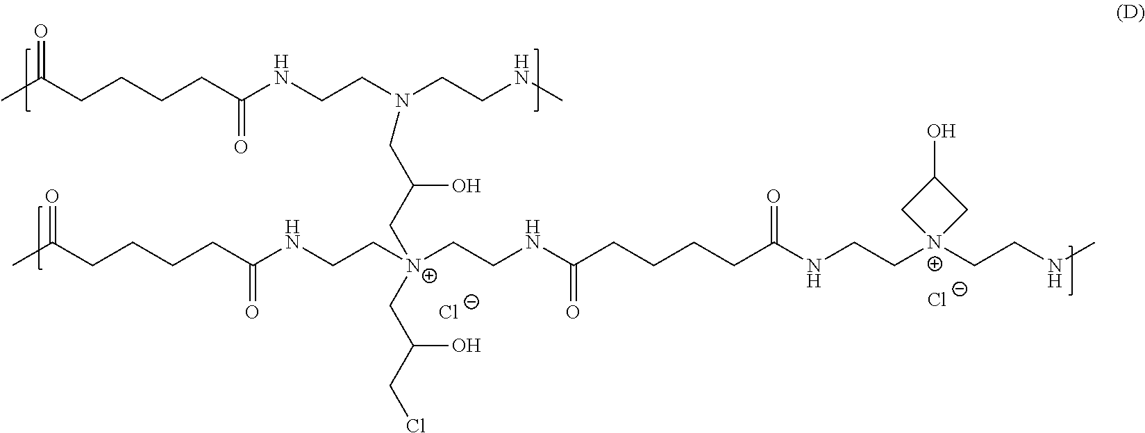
CC(CCCCC(=O)NCCN(CCNC)CC(C[N+](CCNC(CCCCC(C)=O)=O)(CC(CCl)O)CCNC(CCCCC(NCC[N+]1(CCNC)CC(O)C1)=O)=O)O)=O.[Cl-].[Cl-]
